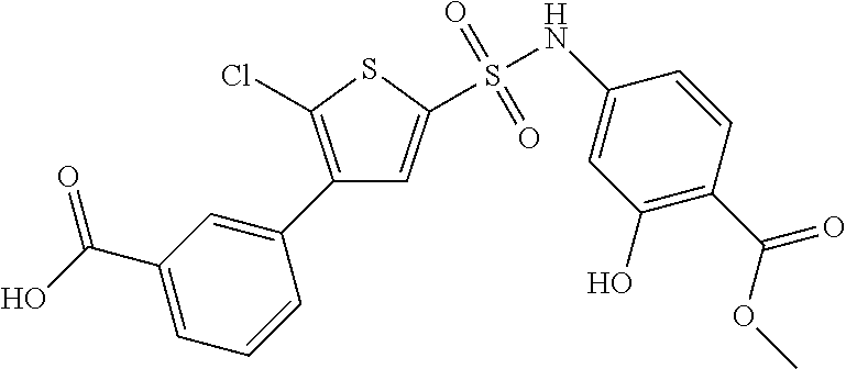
C1(C(=O)O)=CC=CC(C2=C(Cl)SC(S(NC3=CC(O)=C(C(=O)OC)C=C3)(=O)=O)=C2)=C1
